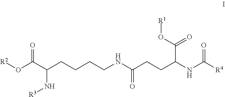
O(C(C(CCCCNC(CCC(NC([R4])=O)C(O[R1])=O)=O)N[R3])=O)[R2]
